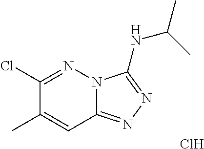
C12=NN=C(NC(C)C)N1N=C(Cl)C(C)=C2.Cl
